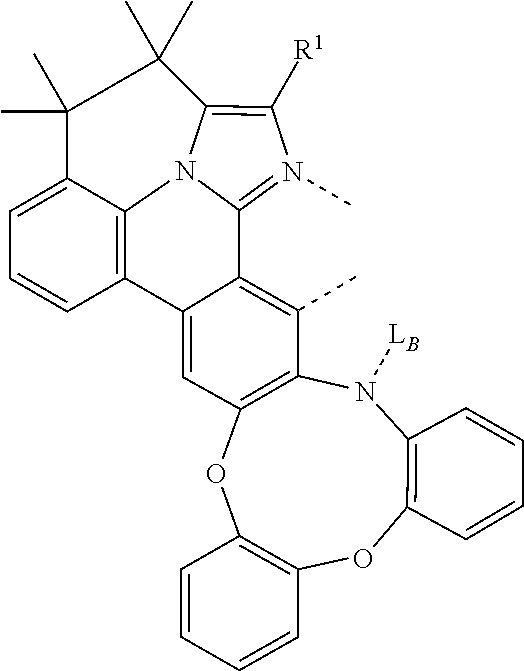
C12=C([R1])N(C)=C3N1C1=C(C4=CC5=C(N([LB])C6=C(OC7=C(O5)C=CC=C7)C=CC=C6)C(C)=C43)C=CC=C1C(C)(C)C2(C)C
